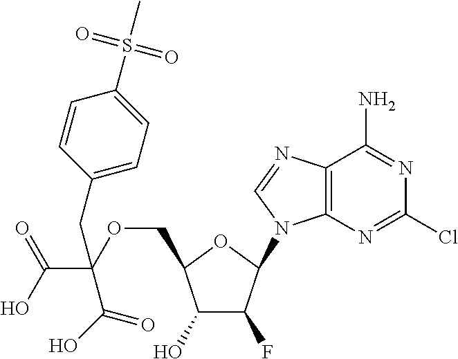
C1(O)C(F)C(N2C3=C(N=C2)C(N)=NC(Cl)=N3)OC1COC(C(=O)O)(CC1=CC=C(S(C)(=O)=O)C=C1)C(=O)O
